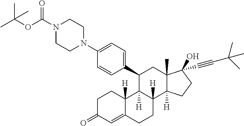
C1(C2C3([H])C([H])(C4([H])C(C)(C2)C(O)(C#CC(C)(C)C)CC4)CCC2=CC(=O)CCC32[H])=CC=C(N2CCN(C(OC(C)(C)C)=O)CC2)C=C1
